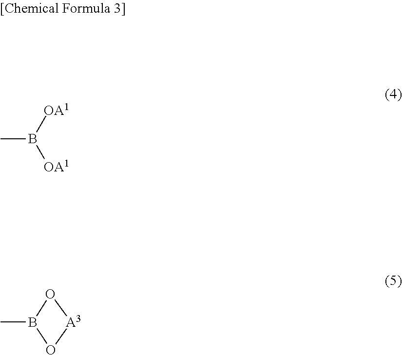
CB([OA1])[OA1].CB1O[A3]O1
